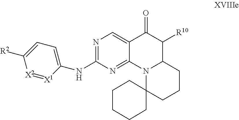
N1=C(NC2=CC=C([R2])[X2]=[X1]2)N=C2C(=C1)C(=O)C([R10])C1N2C2(CCC1)CCCCC2
